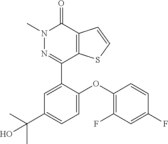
C1=CSC2=C1C(=O)N(C)N=C2C1=CC(C(C)(C)O)=CC=C1OC1=C(F)C=C(F)C=C1
